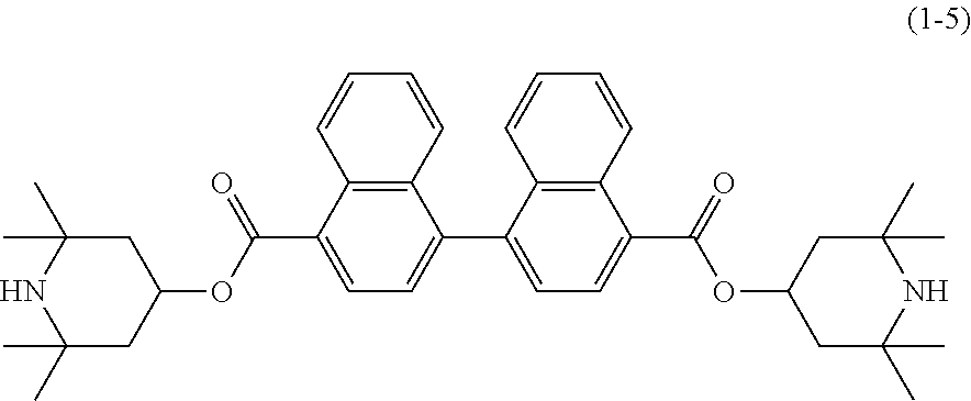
C12=C(C(C(OC3CC(C)(C)NC(C)(C)C3)=O)=CC=C1C1=CC=C(C(=O)OC3CC(C)(C)NC(C)(C)C3)C3=C1C=CC=C3)C=CC=C2
